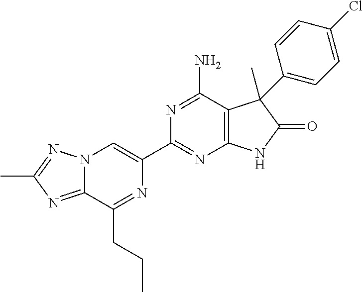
C12=NC(C)=NN1C=C(C1=NC3=C(C(N)=N1)C(C)(C1=CC=C(Cl)C=C1)C(=O)N3)N=C2CCC
